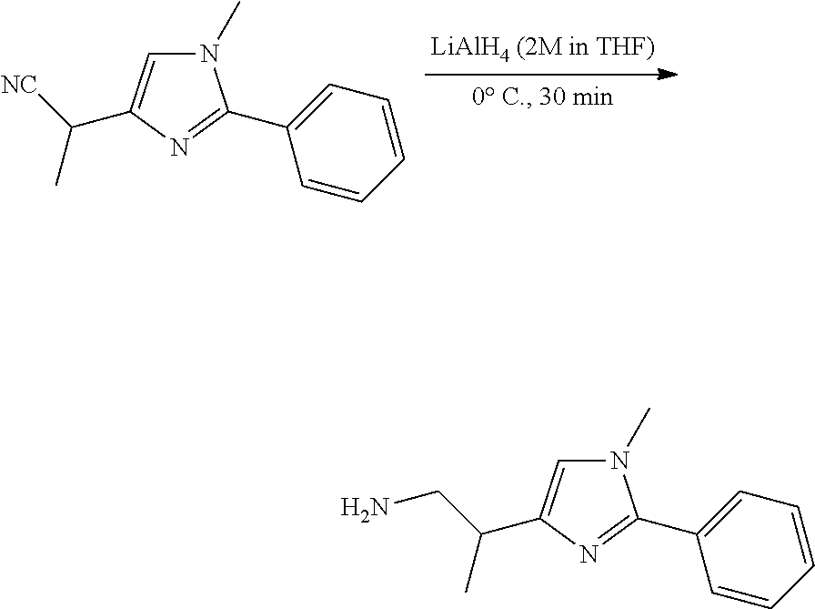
N1(C)C=C(C(C)[NC])N=C1C1=CC=CC=C1.N1(C)C=C(C(C)CN)N=C1C1=CC=CC=C1
